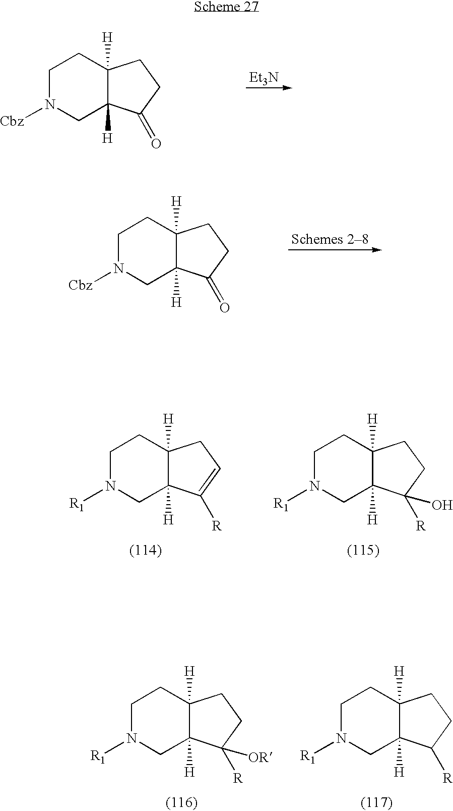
C1N([Cbz])CC2([H])C([H])(C1)CCC2=O.[Et3N].C1N([Cbz])CC2([H])C([H])(C1)CCC2=O.C1N([R1])CC2([H])C([H])(C1)CCC2[R].C1N([R1])CC2([H])C([H])(C1)CCC2([R])[OR].C1N([R1])CC2([H])C([H])(C1)CC=C2[R].C1N([R1])CC2([H])C([H])(C1)CCC2([R])O
